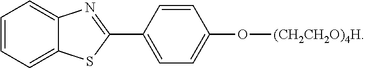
C1=CC=C2C(=C1)N=C(C1=CC=C(O[(CH2CH2O)4H])C=C1)S2
